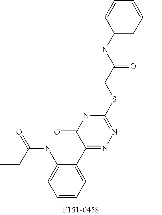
C1(NC(CSC2=NN=C(C3=CC=CC=C3NC(=O)CC)C(=O)N2)=O)=CC(C)=CC=C1C
